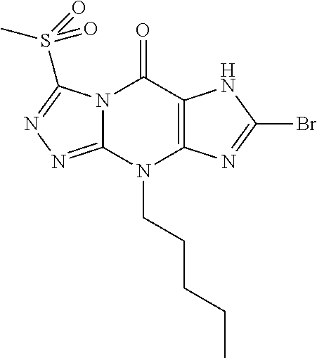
N12C(=NN=C1S(=O)(C)=O)N(CCCCC)C1=C(C2=O)NC(Br)=N1
